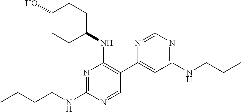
N1=C(NCCCC)N=CC(C2=CC(NCCC)=NC=N2)=C1NC1CCC(O)CC1
